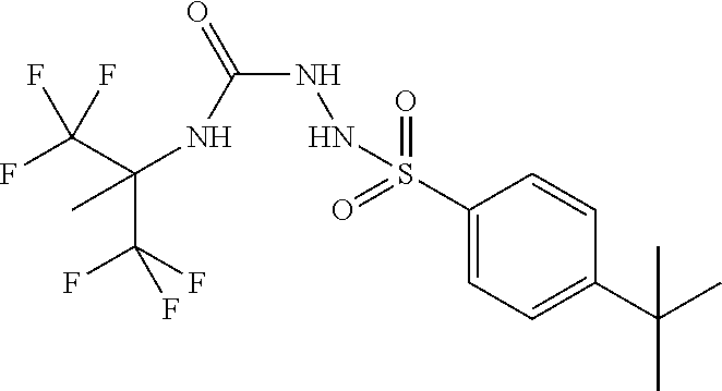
C(C(F)(F)F)(NC(NNS(C1=CC=C(C(C)(C)C)C=C1)(=O)=O)=O)(C)C(F)(F)F
